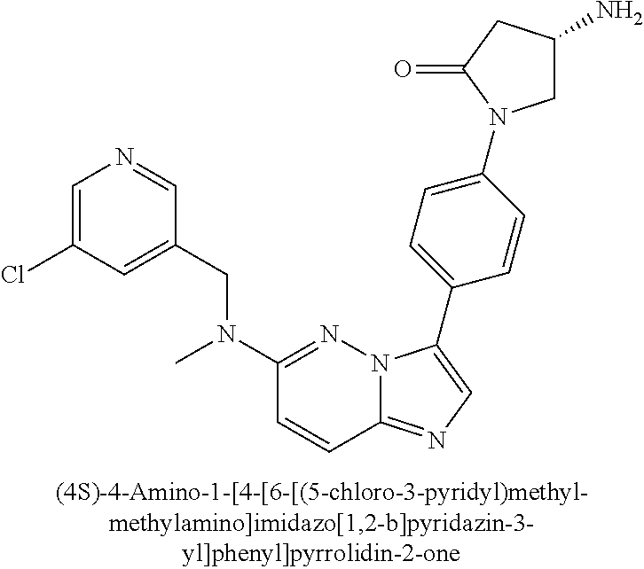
C1(CN(C2=NN3C(=NC=C3C3=CC=C(N4CC(N)CC4=O)C=C3)C=C2)C)=CC(Cl)=CN=C1
